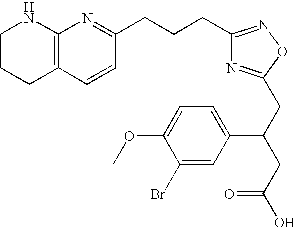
C1CCC2=C(N1)N=C(CCCC1=NOC(CC(CC(O)=O)C3=CC=C(OC)C(Br)=C3)=N1)C=C2
